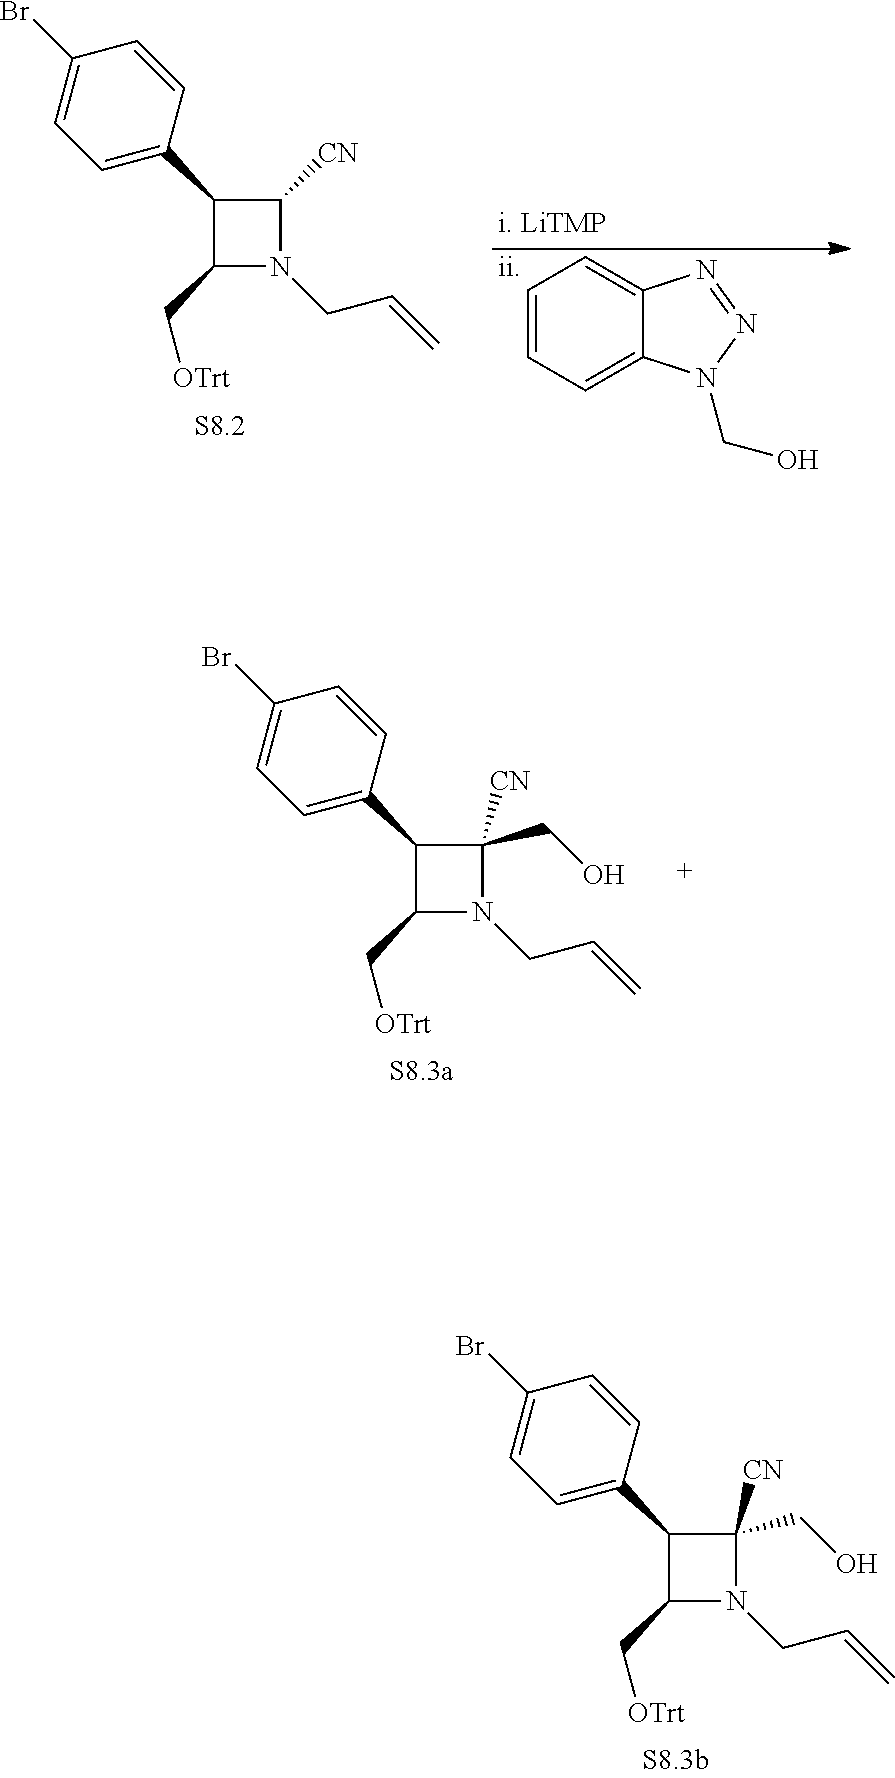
C1(C2=CC=C(Br)C=C2)C(C[OTrt])N(CC=C)C1([CN])CO.C1(C2=CC=C(Br)C=C2)C(C[OTrt])N(CC=C)C1[CN].[ii].C1=CC=C2C(=C1)N=NN2CO.C1(C2=CC=C(Br)C=C2)C(C[OTrt])N(CC=C)C1([CN])CO
